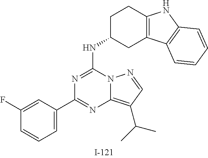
N1=C(NC2CC3=C(CC2)NC2=C3C=CC=C2)N2C(=C(C(C)C)C=N2)N=C1C1=CC=CC(F)=C1
